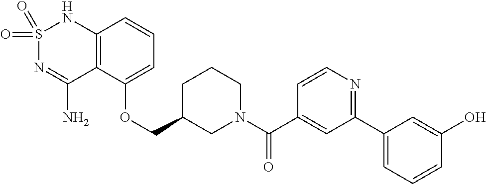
C12=C(C(OCC3CN(C(C4=CC(C5=CC=CC(O)=C5)=NC=C4)=O)CCC3)=CC=C1)C(N)=NS(=O)(=O)N2
